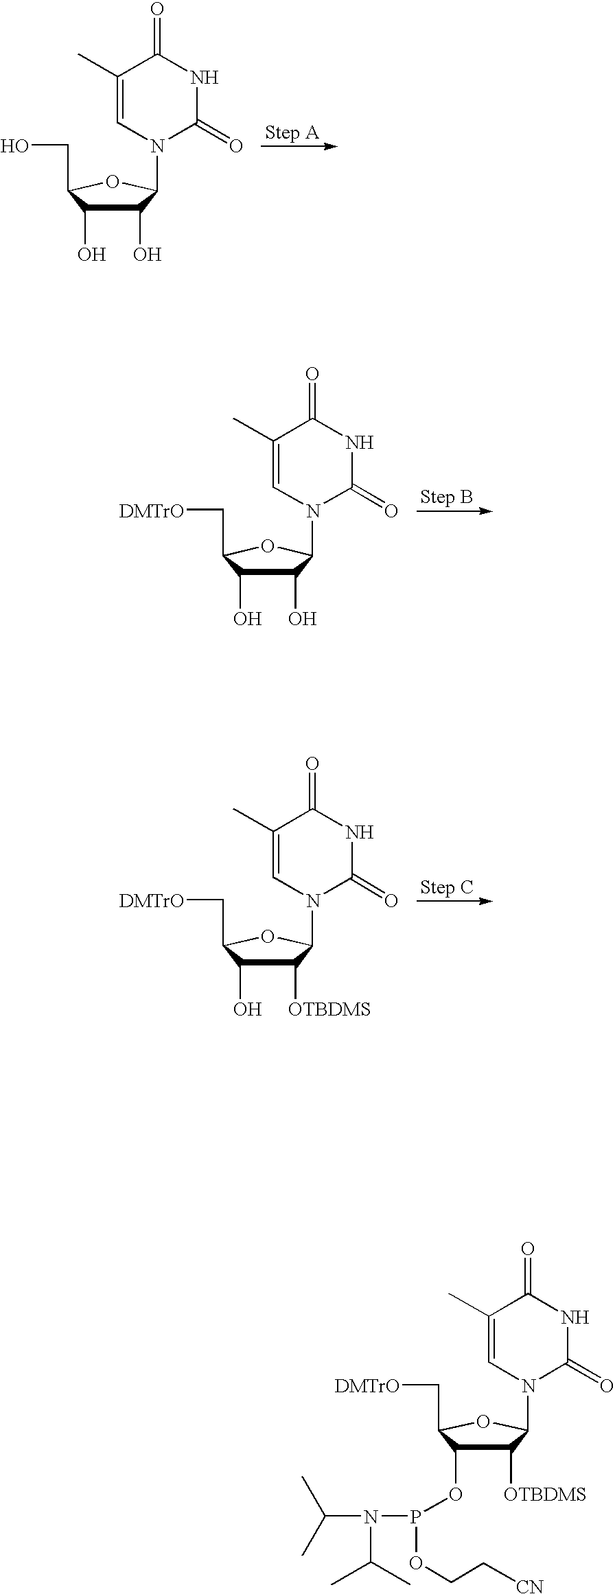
C1(O)C(O)C(CO)OC1N1C(=O)NC(=O)C(C)=C1.C1(O)C(O)C(C[DMTrO])OC1N1C(=O)NC(=O)C(C)=C1.C1([OTBDMS])C(O)C(C[DMTrO])OC1N1C(=O)NC(=O)C(C)=C1.C1([OTBDMS])C(OP(N(C(C)C)C(C)C)OCC[CN])C(C[DMTrO])OC1N1C(=O)NC(=O)C(C)=C1
